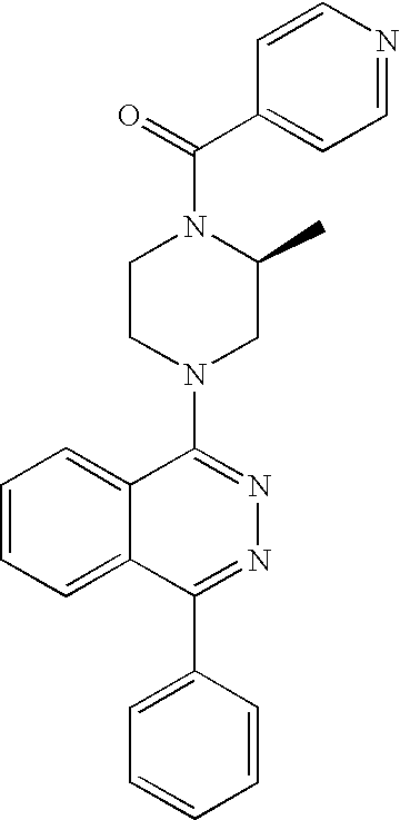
C1(C(=O)N2CCN(C3=NN=C(C4=CC=CC=C4)C4=CC=CC=C34)CC2C)=CC=NC=C1
